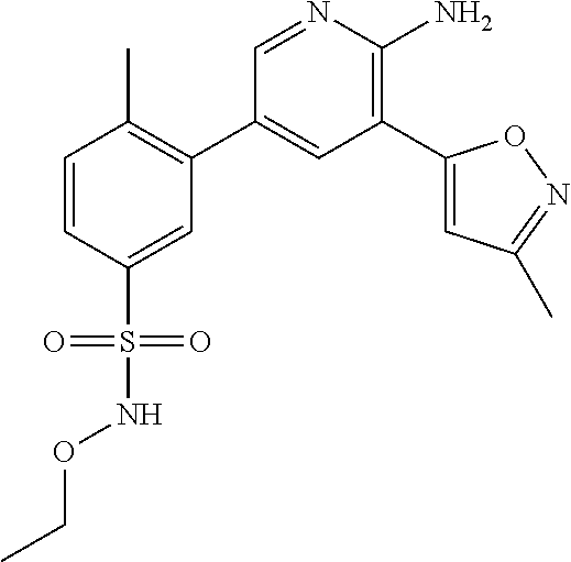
C1=CC(S(=O)(=O)NOCC)=CC(C2=CC(C3=CC(C)=NO3)=C(N)N=C2)=C1C
